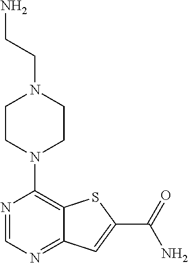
N1=CN=C2C(=C1N1CCN(CCN)CC1)SC(C(=O)N)=C2
